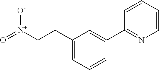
O=[N+](CCC1=CC=CC(C2=NC=CC=C2)=C1)[O-]
